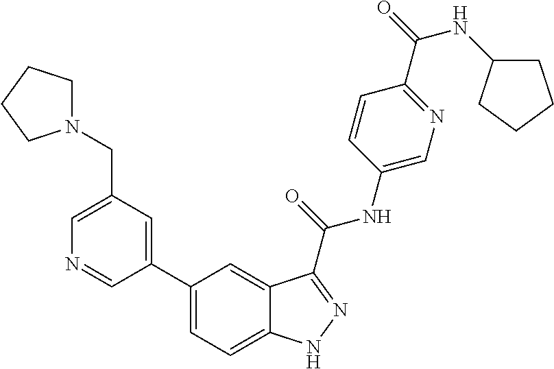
C1(CN2CCCC2)=CN=CC(C2=CC=C3C(=C2)C(C(NC2=CN=C(C(=O)NC4CCCC4)C=C2)=O)=NN3)=C1
